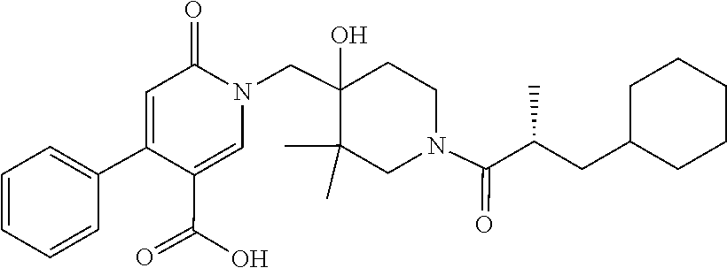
C1(C(O)=O)=CN(CC2(O)C(C)(C)CN(C(=O)C(CC3CCCCC3)C)CC2)C(=O)C=C1C1=CC=CC=C1
